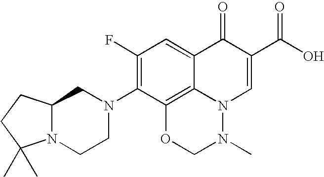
C1(F)=C(N2CCN3C(C2)CCC3(C)C)C2=C3C(=C1)C(=O)C(C(O)=O)=CN3N(C)CO2
